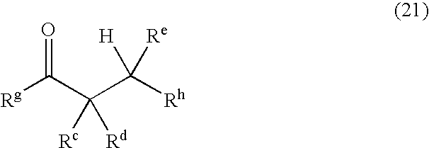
[Rh]C(C(C([Rg])=O)([Rd])[Rc])([Re])[H]
